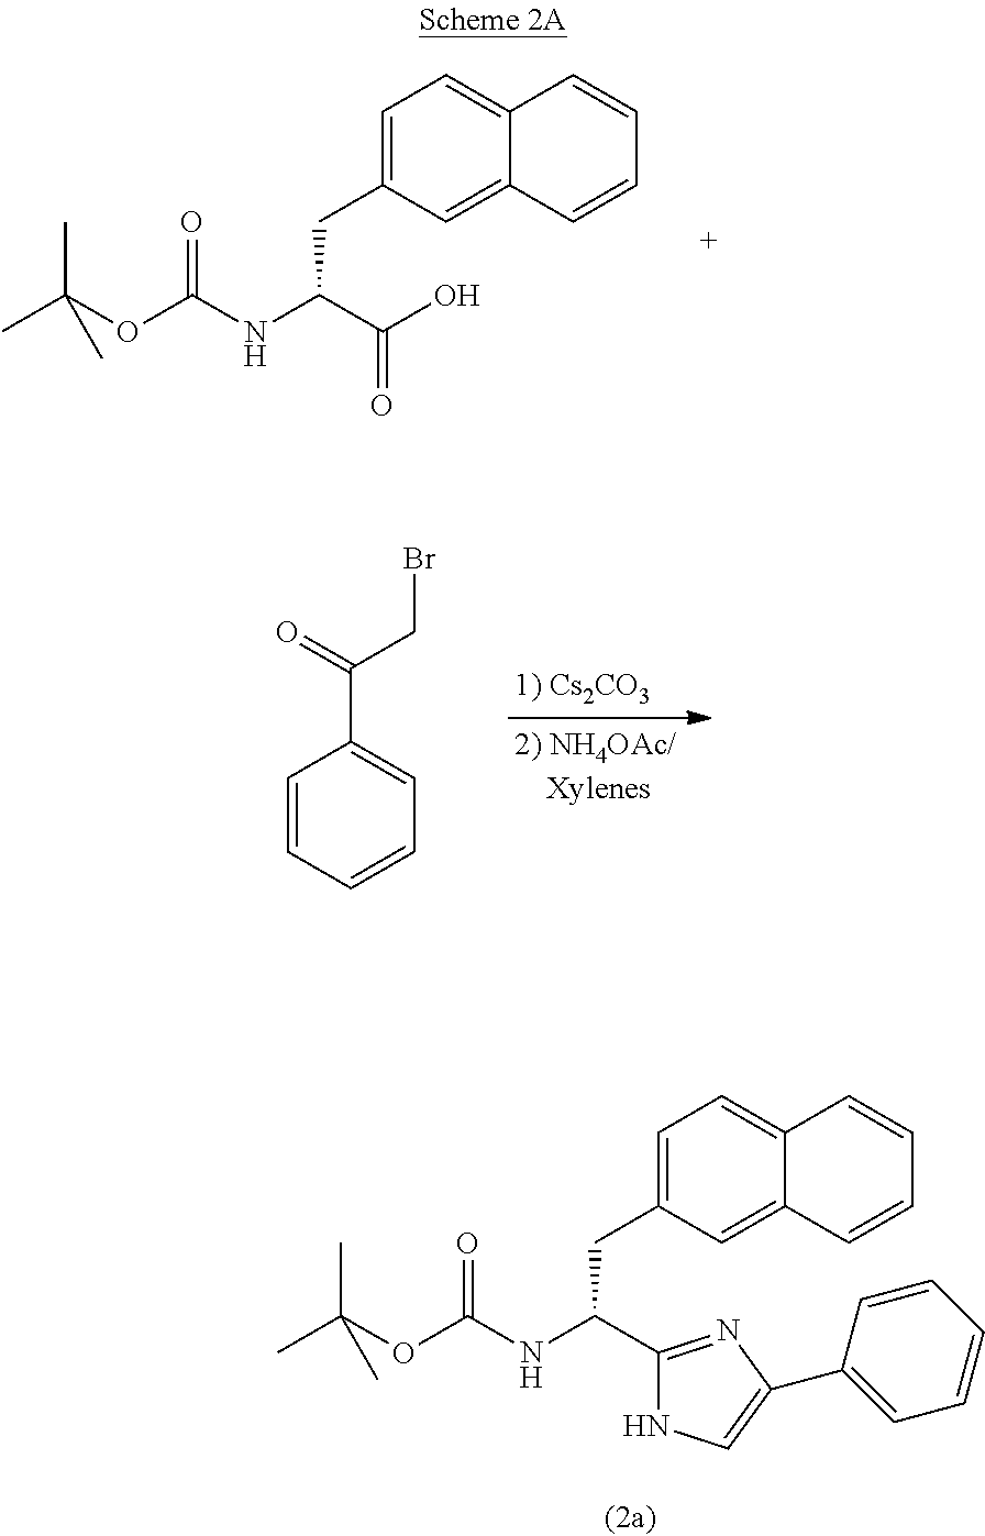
C1=C(CC(NC(OC(C)(C)C)=O)C(O)=O)C=C2C(=C1)C=CC=C2.C1=CC=CC=C1C(CBr)=O.C(C(NC(OC(C)(C)C)=O)C1=NC(C2=CC=CC=C2)=CN1)C1=CC=C2C(=C1)C=CC=C2
